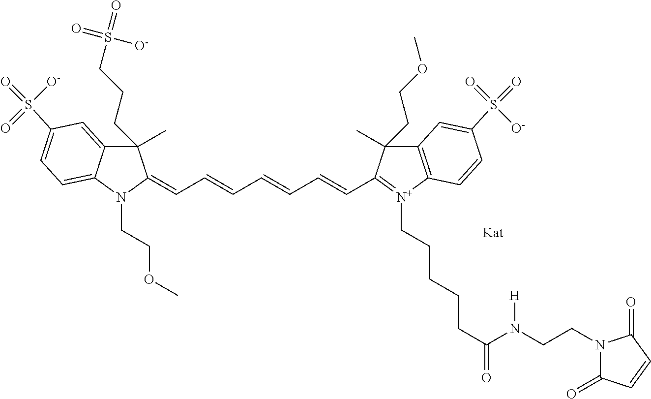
C1(C)(CCCS(=O)(=O)[O-])C2=CC(S(=O)([O-])=O)=CC=C2N(CCOC)C1=CC=CC=CC=CC1=[N+](CCCCCC(=O)N(CCN2C(=O)C=CC2=O)[H])C2=C(C1(C)CCOC)C=C(S(=O)(=O)[O-])C=C2
